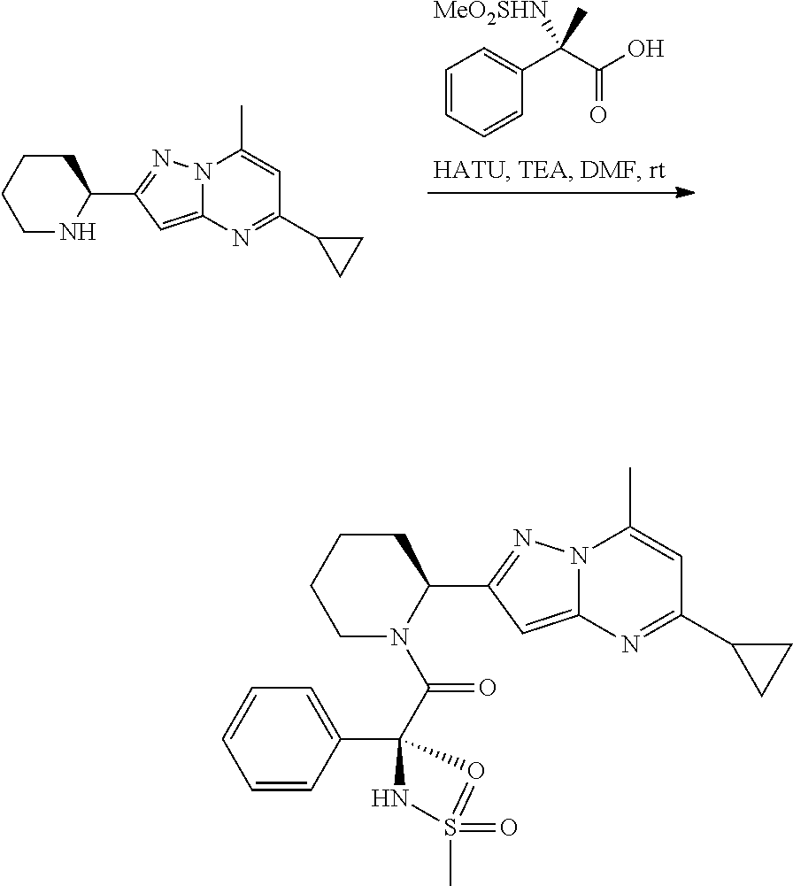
C1N(C(C2(C3=CC=CC=C3)NS(=O)(C)=O2)=O)C(C2=NN3C(=C2)N=C(C2CC2)C=C3C)CCC1.C1NC(C2=NN3C(=C2)N=C(C2CC2)C=C3C)CCC1.C1=CC=CC(C(C(O)=O)(C)[MeO2SHN])=C1
